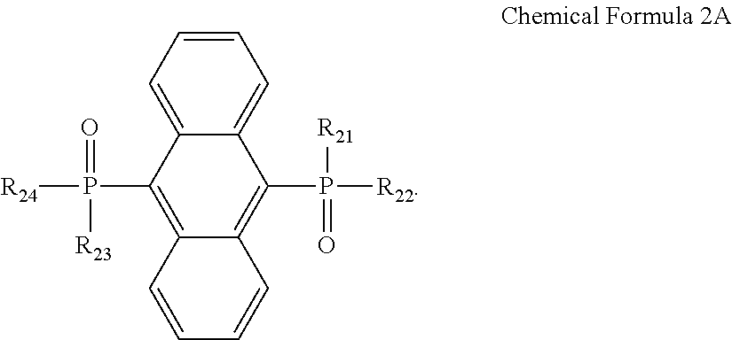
C1=CC=C2C(=C1)C(P([R21])(=O)[R22])=C1C(=C2P([R23])(=O)[R24])C=CC=C1
